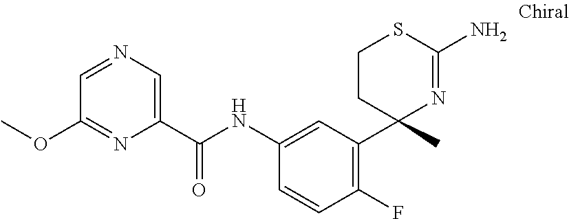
C1CC(C)(C2=C(F)C=CC(NC(C3=CN=CC(OC)=N3)=O)=C2)N=C(N)S1
